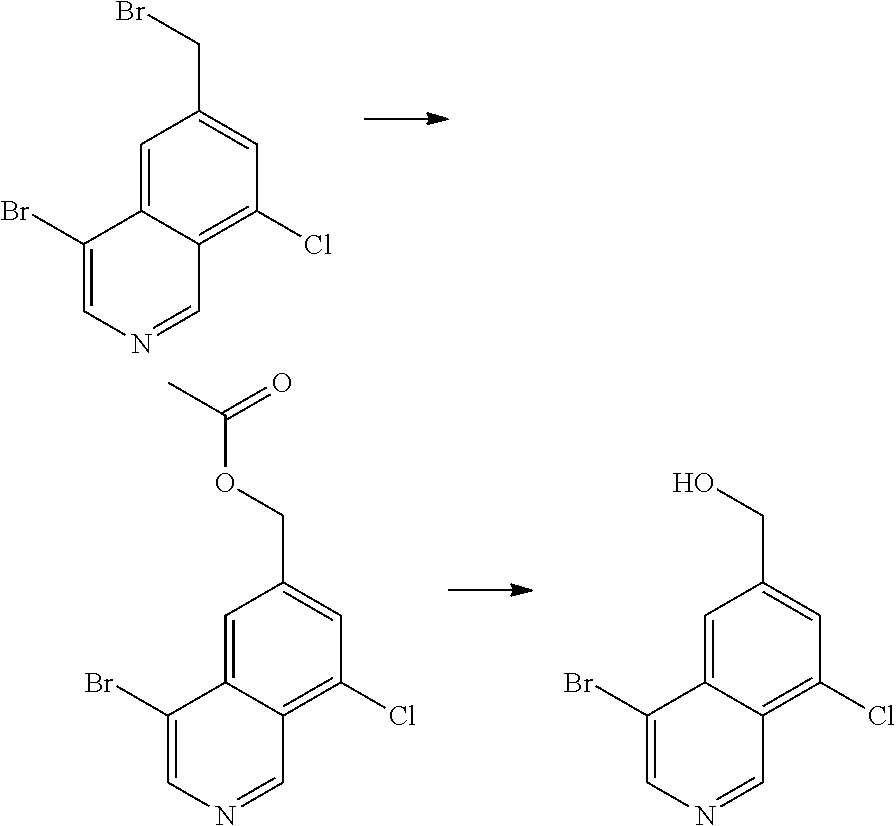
BrCC1=CC(Cl)=C2C=NC=C(Br)C2=C1.OCC1=CC(Cl)=C2C=NC=C(Br)C2=C1.O(CC1=CC(Cl)=C2C=NC=C(Br)C2=C1)C(=O)C
